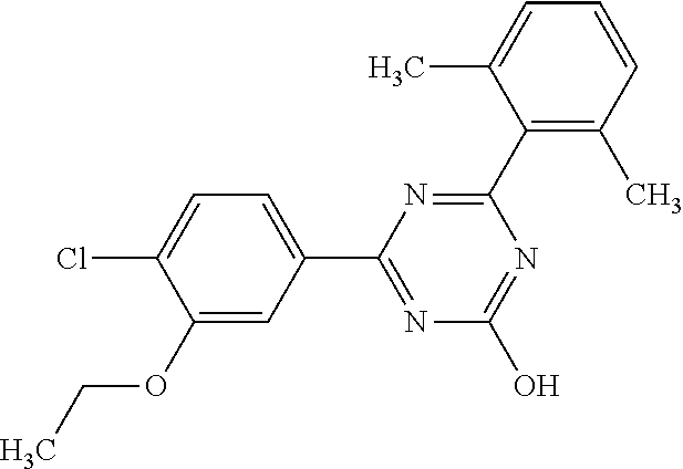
N1=C(O)N=C(C2=CC=C(Cl)C(OCC)=C2)N=C1C1=C(C)C=CC=C1C
